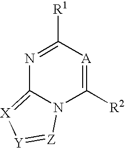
N1=C([R1])[A]=C([R2])N2C1=[X][Y]=[Z]2
